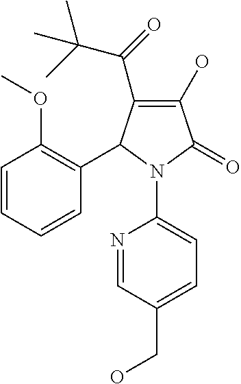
C1(O)=C(C(C(C)(C)C)=O)C(C2=C(OC)C=CC=C2)N(C2=CC=C(CO)C=N2)C1=O
